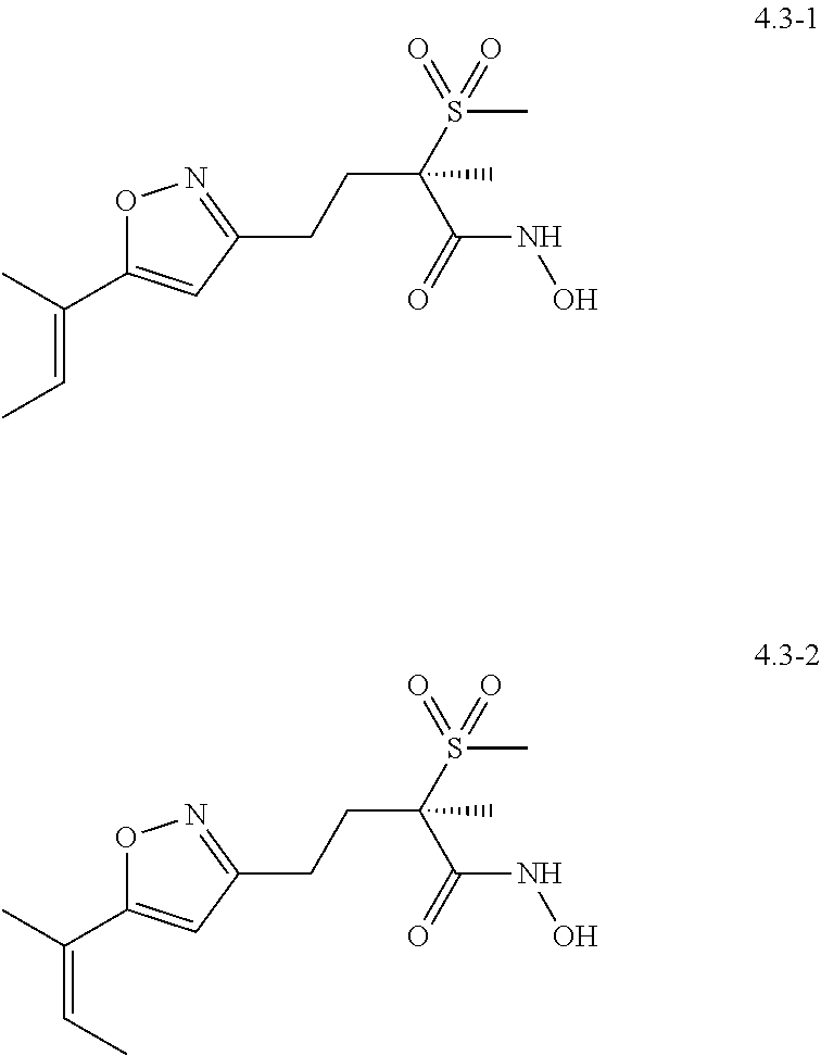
O1C(C(=CC)C)=CC(CCC(S(C)(=O)=O)(C)C(NO)=O)=N1.O1C(C(=CC)C)=CC(CCC(S(C)(=O)=O)(C)C(NO)=O)=N1
